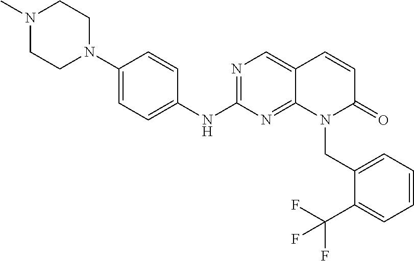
C1(N2CCN(C)CC2)=CC=C(NC2=NC=C3C(=N2)N(CC2=CC=CC=C2C(F)(F)F)C(=O)C=C3)C=C1
